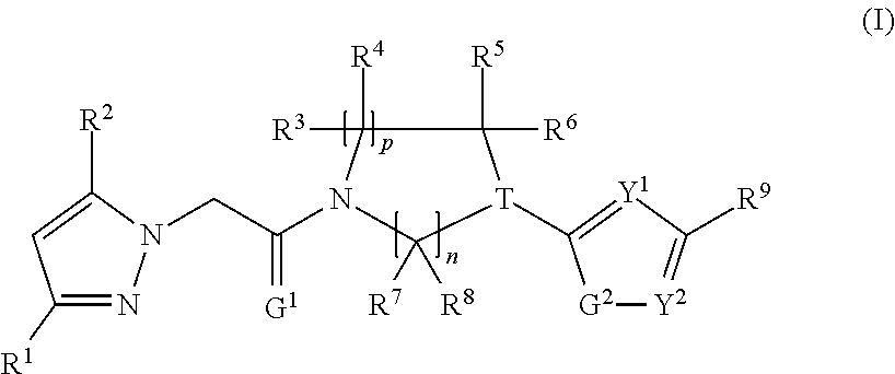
C1([R1])=NN(CC(=[G1])N2C([R4])([R3])C([R5])([R6])[T](C3=[Y1]C([R9])=[Y2][G2]3)C2([R7])[R8])C([R2])=C1
